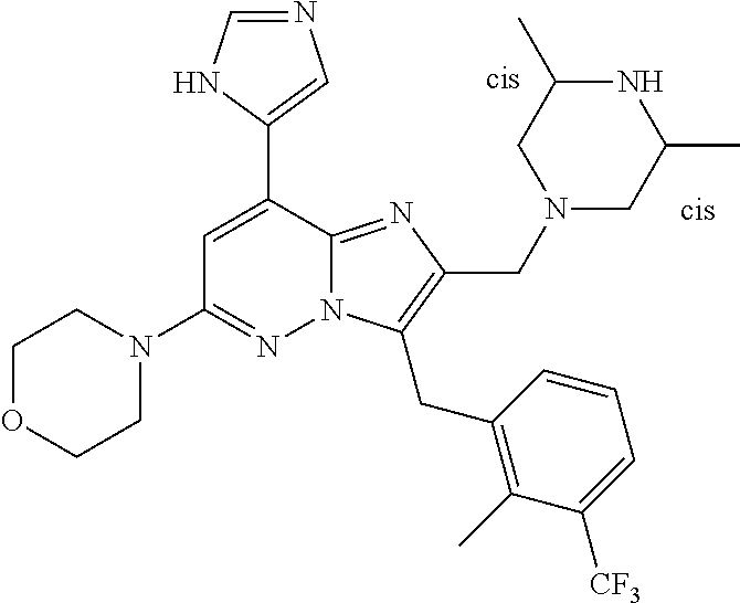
C1=C(C2=CN=CN2)C2=NC(CN3CC(C)NC(C)C3)=C(CC3=C(C)C([CF3])=CC=C3)N2N=C1N1CCOCC1
